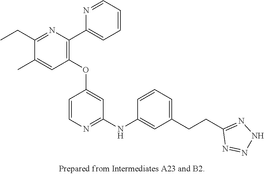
C1(OC2=CC(NC3=CC(CCC4=NNN=N4)=CC=C3)=NC=C2)=C(C2=CC=CC=N2)N=C(CC)C(C)=C1
